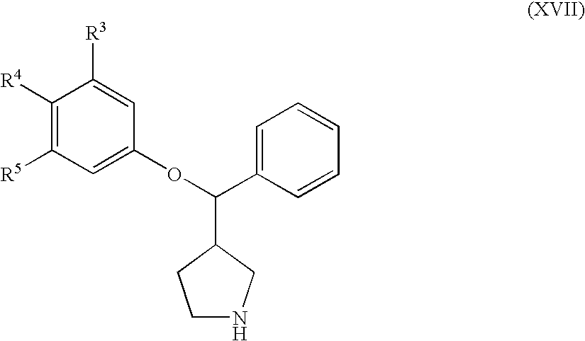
C1([R4])=C([R5])C=C(OC(C2=CC=CC=C2)C2CCNC2)C=C1[R3]
